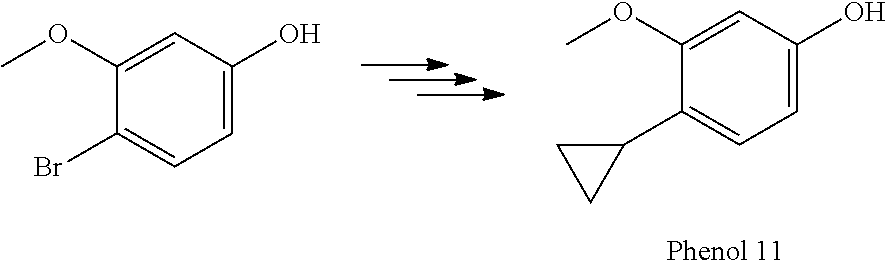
C1(O)=CC=C(Br)C(OC)=C1.C1(O)=CC=C(C2CC2)C(OC)=C1
